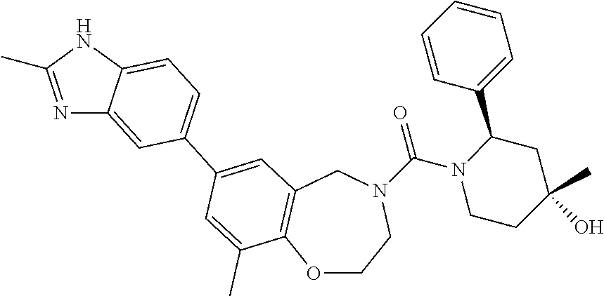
O1CCN(C(N2CCC(C)(O)CC2C2=CC=CC=C2)=O)CC2=C1C(C)=CC(C1=CC=C3C(=C1)N=C(C)N3)=C2
